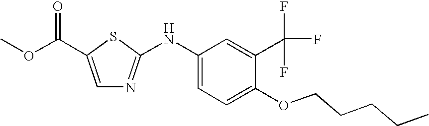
C1=C(C(OC)=O)SC(NC2=CC=C(OCCCCC)C(C(F)(F)F)=C2)=N1
